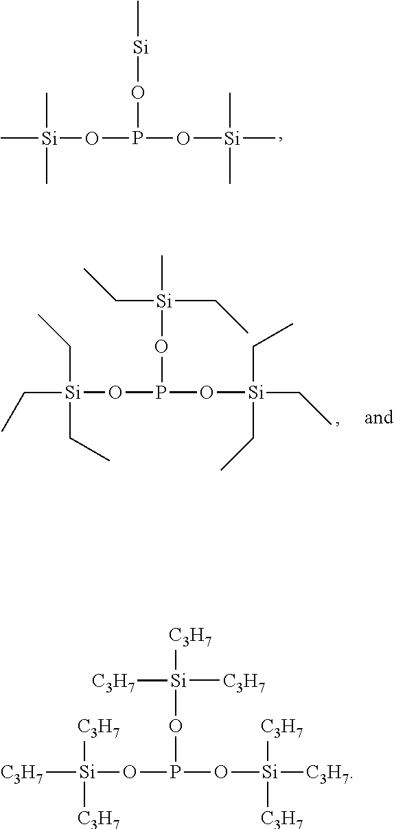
C[Si](C)(C)OP(O[Si](C)(C)C)O[Si]C.C([Si](CC)(CC)OP(O[Si](CC)(CC)CC)O[Si](C)(CC)CC)C.[C3H7][Si]([C3H7])([C3H7])OP(O[Si]([C3H7])([C3H7])[C3H7])O[Si]([C3H7])([C3H7])[C3H7]
